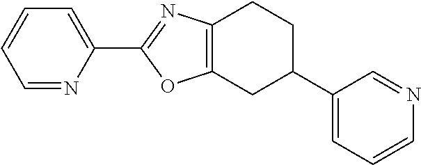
C1=NC(C2=NC3=C(O2)CC(C2=CC=CN=C2)CC3)=CC=C1
